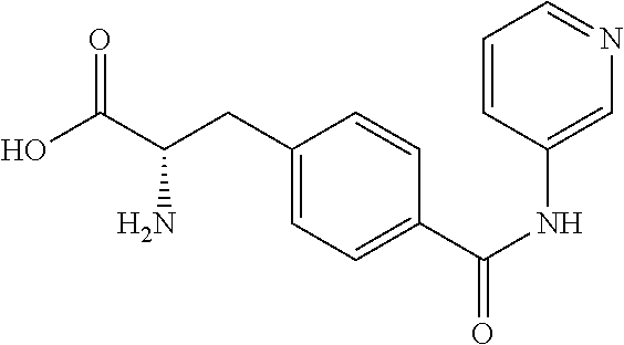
C1(CC(C(O)=O)N)=CC=C(C(NC2=CN=CC=C2)=O)C=C1
